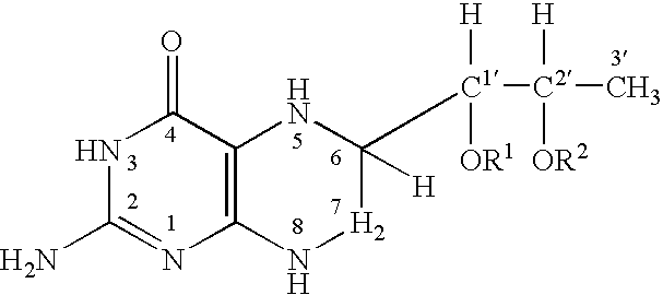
N1C(N)=NC2=C(C1=O)NC([C1]([OR1])([H])[C2]([OR2])([H])C)([H])[H2]N2
